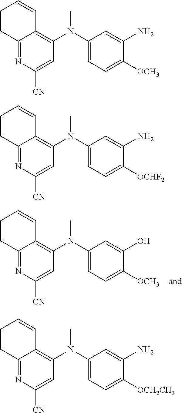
C12=NC([CN])=CC(N(C3=CC=C([OCH3])C(O)=C3)C)=C1C=CC=C2.C12=NC([CN])=CC(N(C3=CC=C([OCH3])C(N)=C3)C)=C1C=CC=C2.C12=NC([CN])=CC(N(C3=CC=C([OCHF2])C(N)=C3)C)=C1C=CC=C2.C12=NC([CN])=CC(N(C3=CC=C([OCH2CH3])C(N)=C3)C)=C1C=CC=C2
